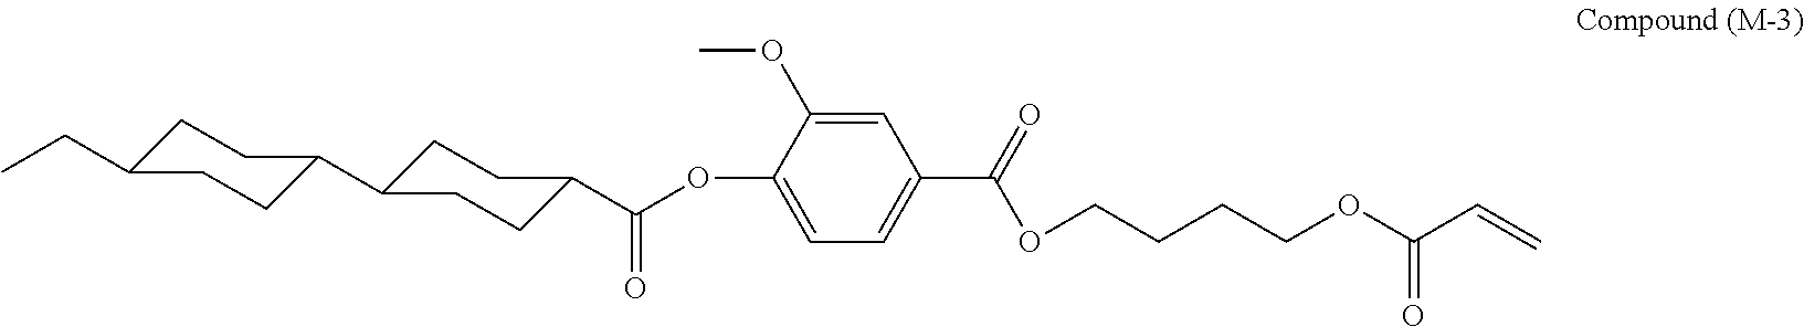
C1CC(CC)CCC1C1CCC(C(OC2=CC=C(C(=O)OCCCCOC(C=C)=O)C=C2OC)=O)CC1
